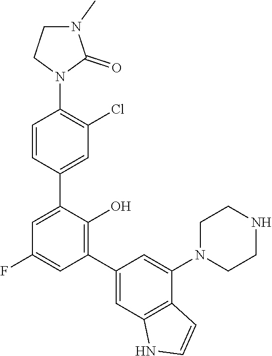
C1N(C)C(=O)N(C2=C(Cl)C=C(C3=CC(F)=CC(C4=CC5=C(C(N6CCNCC6)=C4)C=CN5)=C3O)C=C2)C1
